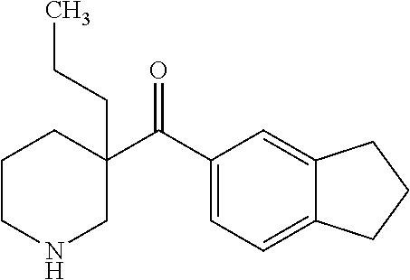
CCCC1(C(C2=CC=C3C(=C2)CCC3)=O)CCCNC1
